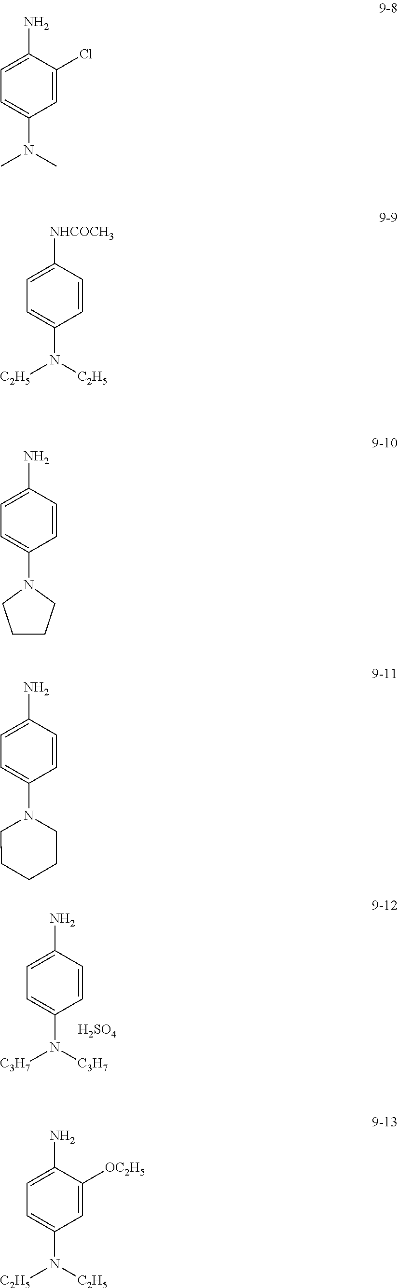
C1(N)=CC=C(N2CCCCC2)C=C1.C1(N)=CC=C(N([C3H7])[C3H7])C=C1.[H2SO4].C1(N)=CC=C(N(C)C)C=C1Cl.C1([NHCOCH3])=CC=C(N([C2H5])[C2H5])C=C1.C1(N)=CC=C(N([C2H5])[C2H5])C=C1[OC2H5].C1(N)=CC=C(N2CCCC2)C=C1
